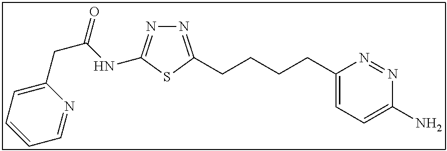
N1=C(CCCCC2=CC=C(N)N=N2)SC(NC(CC2=CC=CC=N2)=O)=N1
